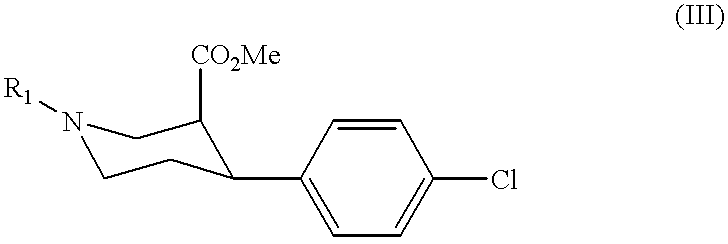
C1([CO2Me])C(C2=CC=C(Cl)C=C2)CCN([R1])C1
